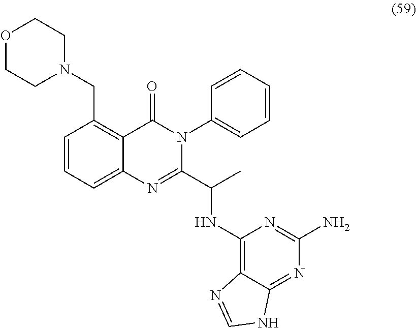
C1=CC=C2C(=C1CN1CCOCC1)C(=O)N(C1=CC=CC=C1)C(C(NC1=C3C(=NC(N)=N1)NC=N3)C)=N2
